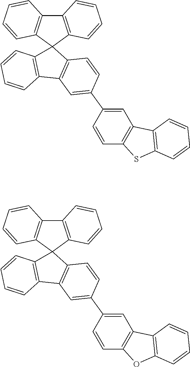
C12=C(C3(C4=C1C=CC=C4)C1=C(C4=C3C=CC(C3=CC5=C(C=C3)SC3=C5C=CC=C3)=C4)C=CC=C1)C=CC=C2.C12=C(C3(C4=C1C=CC=C4)C1=C(C4=C3C=CC(C3=CC5=C(C=C3)OC3=C5C=CC=C3)=C4)C=CC=C1)C=CC=C2
